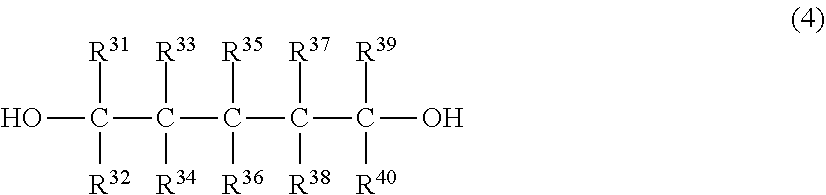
OC([R32])(C(C(C(C(O)([R39])[R40])([R37])[R38])([R35])[R36])([R33])[R34])[R31]
